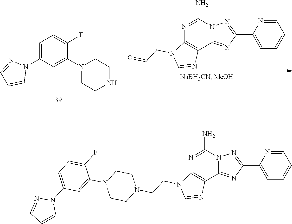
C1=C(N2N=CC=C2)C=C(N2CCNCC2)C(F)=C1.C1(C2=CC=CC=N2)=NN2C(=N1)C1=C(N(CC=O)C=N1)N=C2N.C1=CC=C(C2=NN3C(=N2)C2=C(N(CCN4CCN(C5=CC(N6N=CC=C6)=CC=C5F)CC4)C=N2)N=C3N)N=C1
